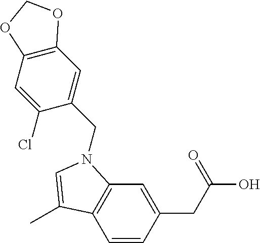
C1=C(CC(O)=O)C=CC2=C1N(CC1=CC3=C(C=C1Cl)OCO3)C=C2C
